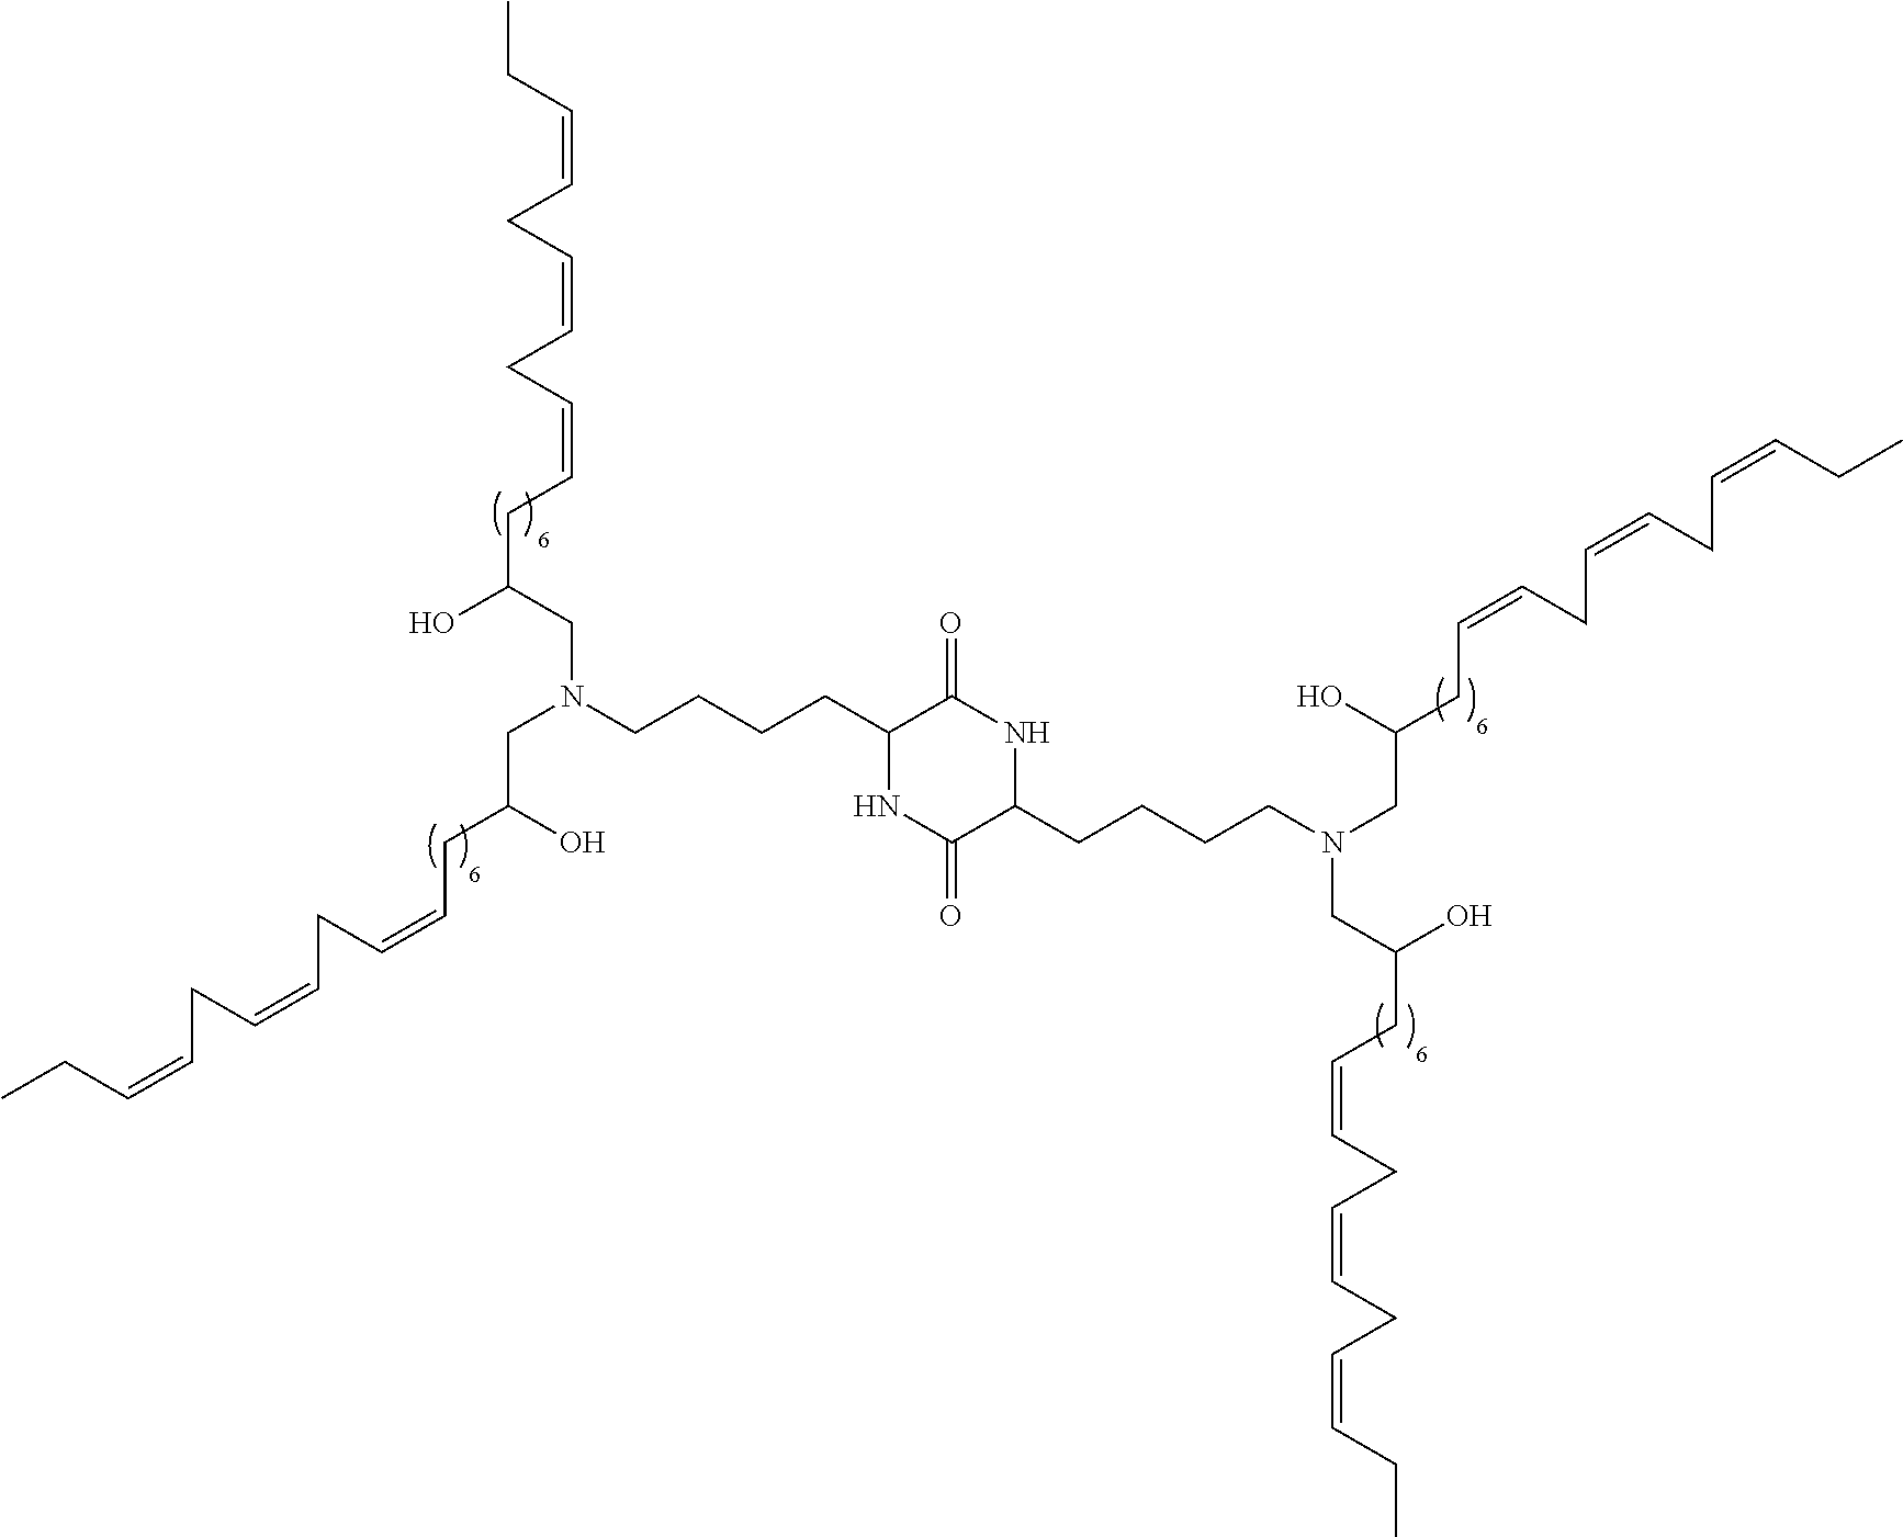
C1(CCCCN(CC(O)CC=CCC=CCC=CCC)CC(O)CC=CCC=CCC=CCC)NC(=O)C(CCCCN(CC(O)CC=CCC=CCC=CCC)CC(O)CC=CCC=CCC=CCC)NC1=O
